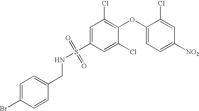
C1=C(Br)C=CC(CNS(=O)(=O)C2=CC(Cl)=C(OC3=CC=C([NO2])C=C3Cl)C(Cl)=C2)=C1
